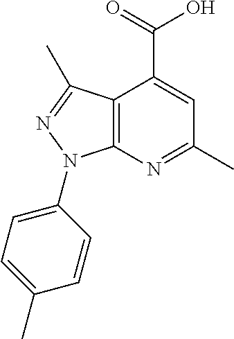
C12=C(N=C(C)C=C1C(=O)O)N(C1=CC=C(C)C=C1)N=C2C
